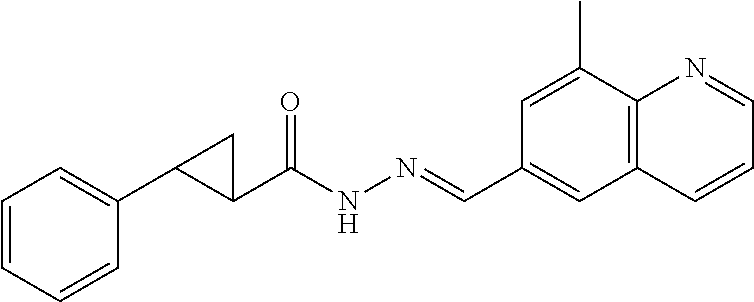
C1=CC=CC(C2C(C(NN=CC3=CC4=C(C(C)=C3)N=CC=C4)=O)C2)=C1
